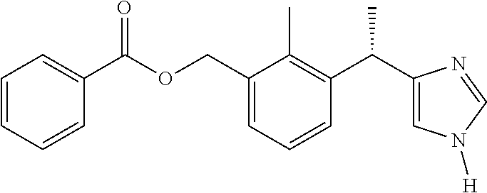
C1(COC(C2=CC=CC=C2)=O)=CC=CC(C(C2=CN([H])C=N2)C)=C1C
